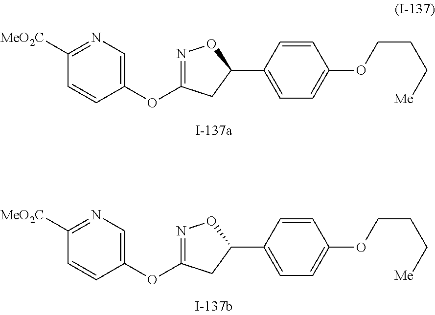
C1=CC(OC2=NOC(C3=CC=C(OCCC[Me])C=C3)C2)=CN=C1[MeO2C].C1=CC(OC2=NOC(C3=CC=C(OCCC[Me])C=C3)C2)=CN=C1[MeO2C]
